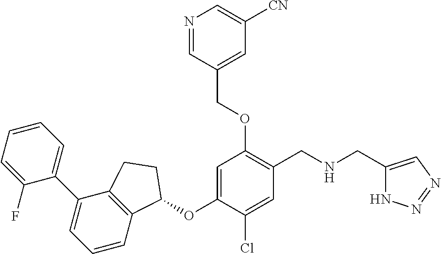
C1(F)=CC=CC=C1C1=CC=CC2=C1CCC2OC1=CC(OCC2=CC([CN])=CN=C2)=C(CNCC2=CN=NN2)C=C1Cl
